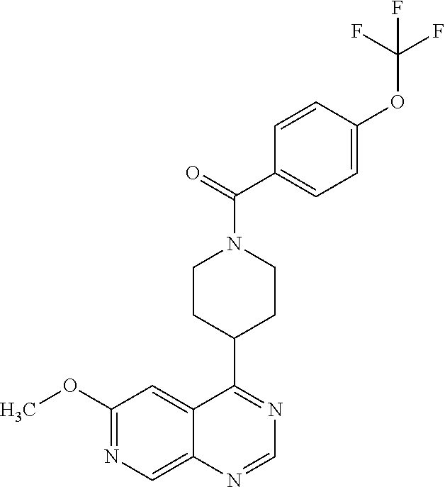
C12=CC(OC)=NC=C1N=CN=C2C1CCN(C(=O)C2=CC=C(OC(F)(F)F)C=C2)CC1
